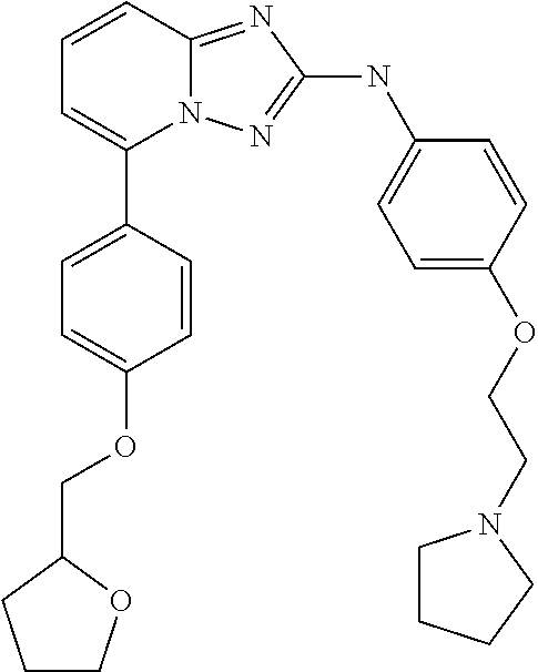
C1=CC2=NC(NC3=CC=C(OCCN4CCCC4)C=C3)=NN2C(C2=CC=C(OCC3CCCO3)C=C2)=C1
